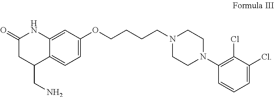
C12=CC=C(OCCCCN3CCN(C4=C(Cl)C(Cl)=CC=C4)CC3)C=C1NC(=O)CC2CN
